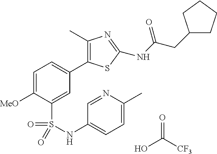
C1(C)=C(C2=CC=C([MeO])C(S(=O)(=O)NC3=CC=C(C)N=C3)=C2)SC(NC(=O)CC2CCCC2)=N1.OC([CF3])=O
